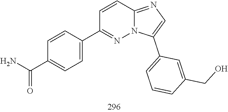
C1=CC2=NC=C(C3=CC=CC(CO)=C3)N2N=C1C1=CC=C(C(=O)N)C=C1
